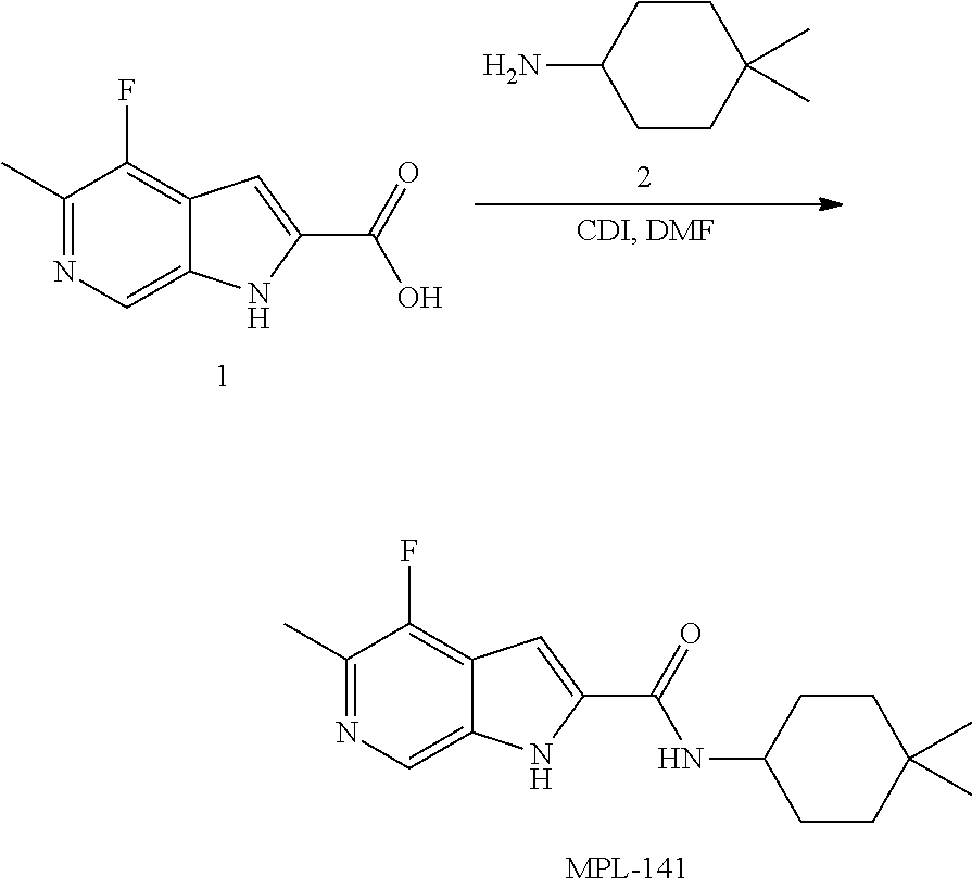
C1(C)=NC=C2C(=C1F)C=C(C(=O)O)N2.C1(N)CCC(C)(C)CC1.N(C1CCC(C)(C)CC1)C(C1=CC2=C(F)C(C)=NC=C2N1)=O
